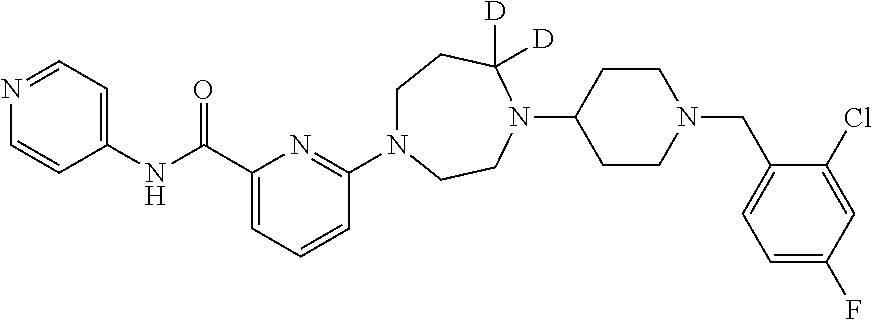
C1(C(NC2=CC=NC=C2)=O)=CC=CC(N2CCC([D])([D])N(C3CCN(CC4=CC=C(F)C=C4Cl)CC3)CC2)=N1
